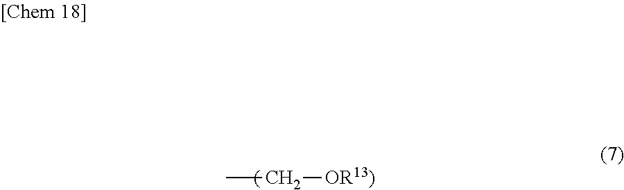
CC[OR13)]
